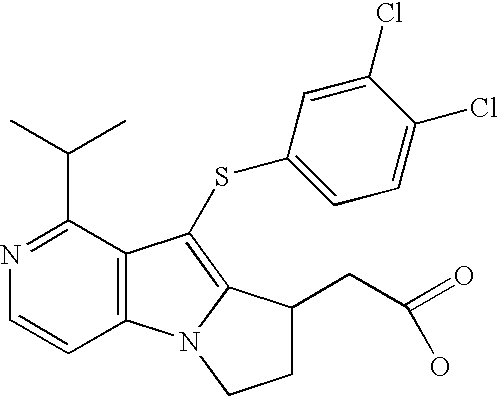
C1(C(C)C)=NC=CC2=C1C(SC1=CC=C(Cl)C(Cl)=C1)=C1N2CCC1CC(=O)O
